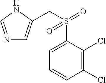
N1C=NC=C1CS(C1=CC=CC(Cl)=C1Cl)(=O)=O
